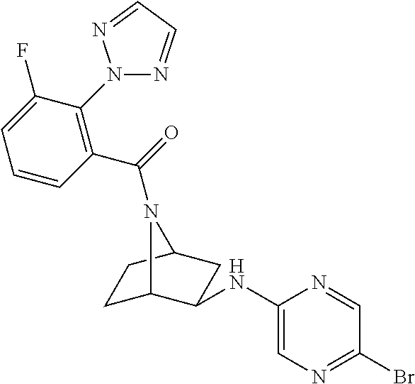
C1C2C(NC3=CN=C(Br)C=N3)CC(C1)N2C(=O)C1=C(N2N=CC=N2)C(F)=CC=C1
